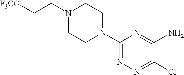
N1(CC[F3CO])CCN(C2=NN=C(Cl)C(N)=N2)CC1
